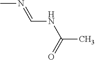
CN=CNC(C)=O
